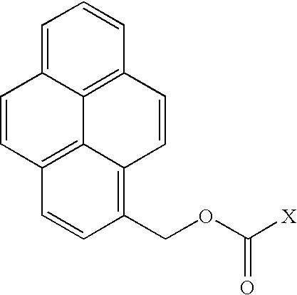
C1=C2C3=C(C=C1)C=CC1=C(COC([X])=O)C=CC(=C31)C=C2
